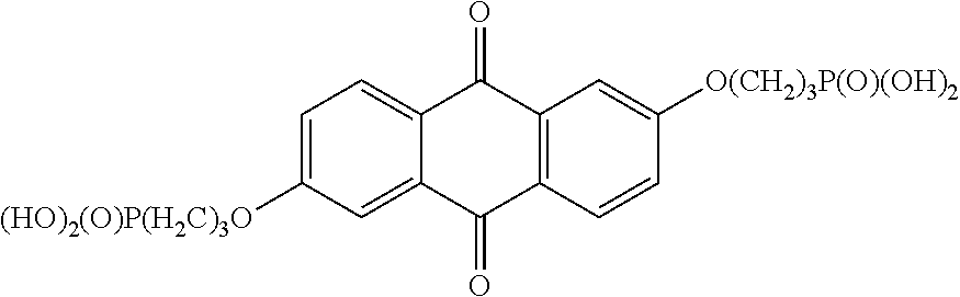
C12=CC=C([(HO)2(O)P(H2C)3O])C=C1C(=O)C1=C(C2=O)C=C([O(CH2)3P(O)(OH)2])C=C1
